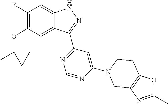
O(C1=C(F)C=C2C(=C1)C(C1=NC=NC(N3CCC4=C(N=C(C)O4)C3)=C1)=NN2)C1(C)CC1
